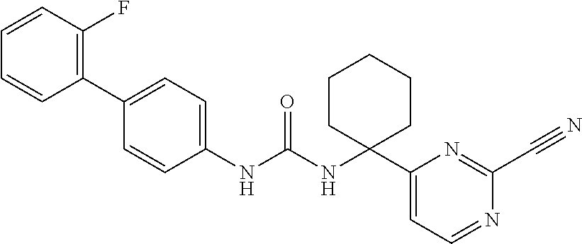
C1(NC(NC2(C3=CC=NC(C#N)=N3)CCCCC2)=O)=CC=C(C2=C(F)C=CC=C2)C=C1
